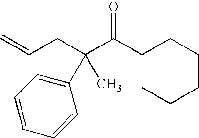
C(CCCCC)C(C(CC=C)(C1=CC=CC=C1)C)=O
